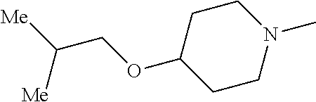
N1(C)CCC(OCC([Me])[Me])CC1
